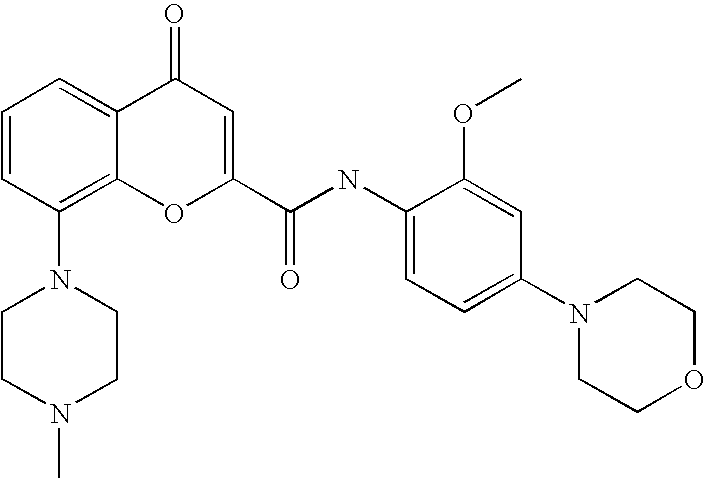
C1CN(C)CCN1C1=C2C(=CC=C1)C(=O)C=C(C(NC1=CC=C(N3CCOCC3)C=C1OC)=O)O2
